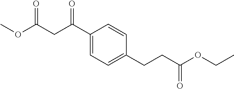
C1=CC(CCC(=O)OCC)=CC=C1C(CC(OC)=O)=O
